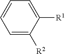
C1=C([R2])C([R1])=CC=C1
